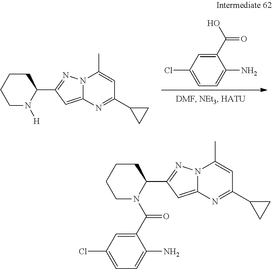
C(N1C(C2=NN3C(=C2)N=C(C2CC2)C=C3C)CCCC1)(C1=CC(Cl)=CC=C1N)=O.[H]N1C(C2=NN3C(=C2)N=C(C2CC2)C=C3C)CCCC1.C(O)(C1=CC(Cl)=CC=C1N)=O
